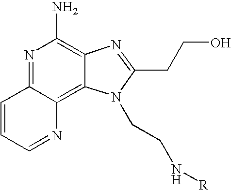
N1=C2C(=C3C(=C1N)N=C(CCO)N3CCN[R])N=CC=C2
